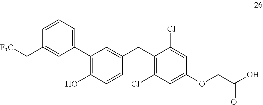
C1(C2=C(O)C=CC(CC3=C(Cl)C=C(OCC(O)=O)C=C3Cl)=C2)=CC=CC(C[F3C])=C1
